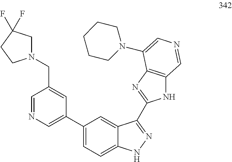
C1=NC=C(C2=CC=C3C(=C2)C(C2=NC4=C(N2)C=NC=C4N2CCCCC2)=NN3)C=C1CN1CC(F)(F)CC1
